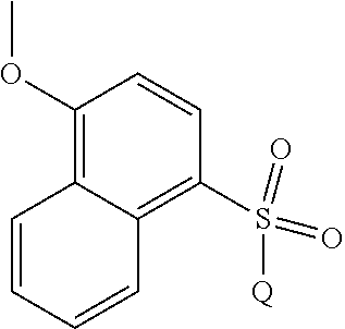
C1(OC)=C2C(=C(S(=O)(=O)[Q])C=C1)C=CC=C2
